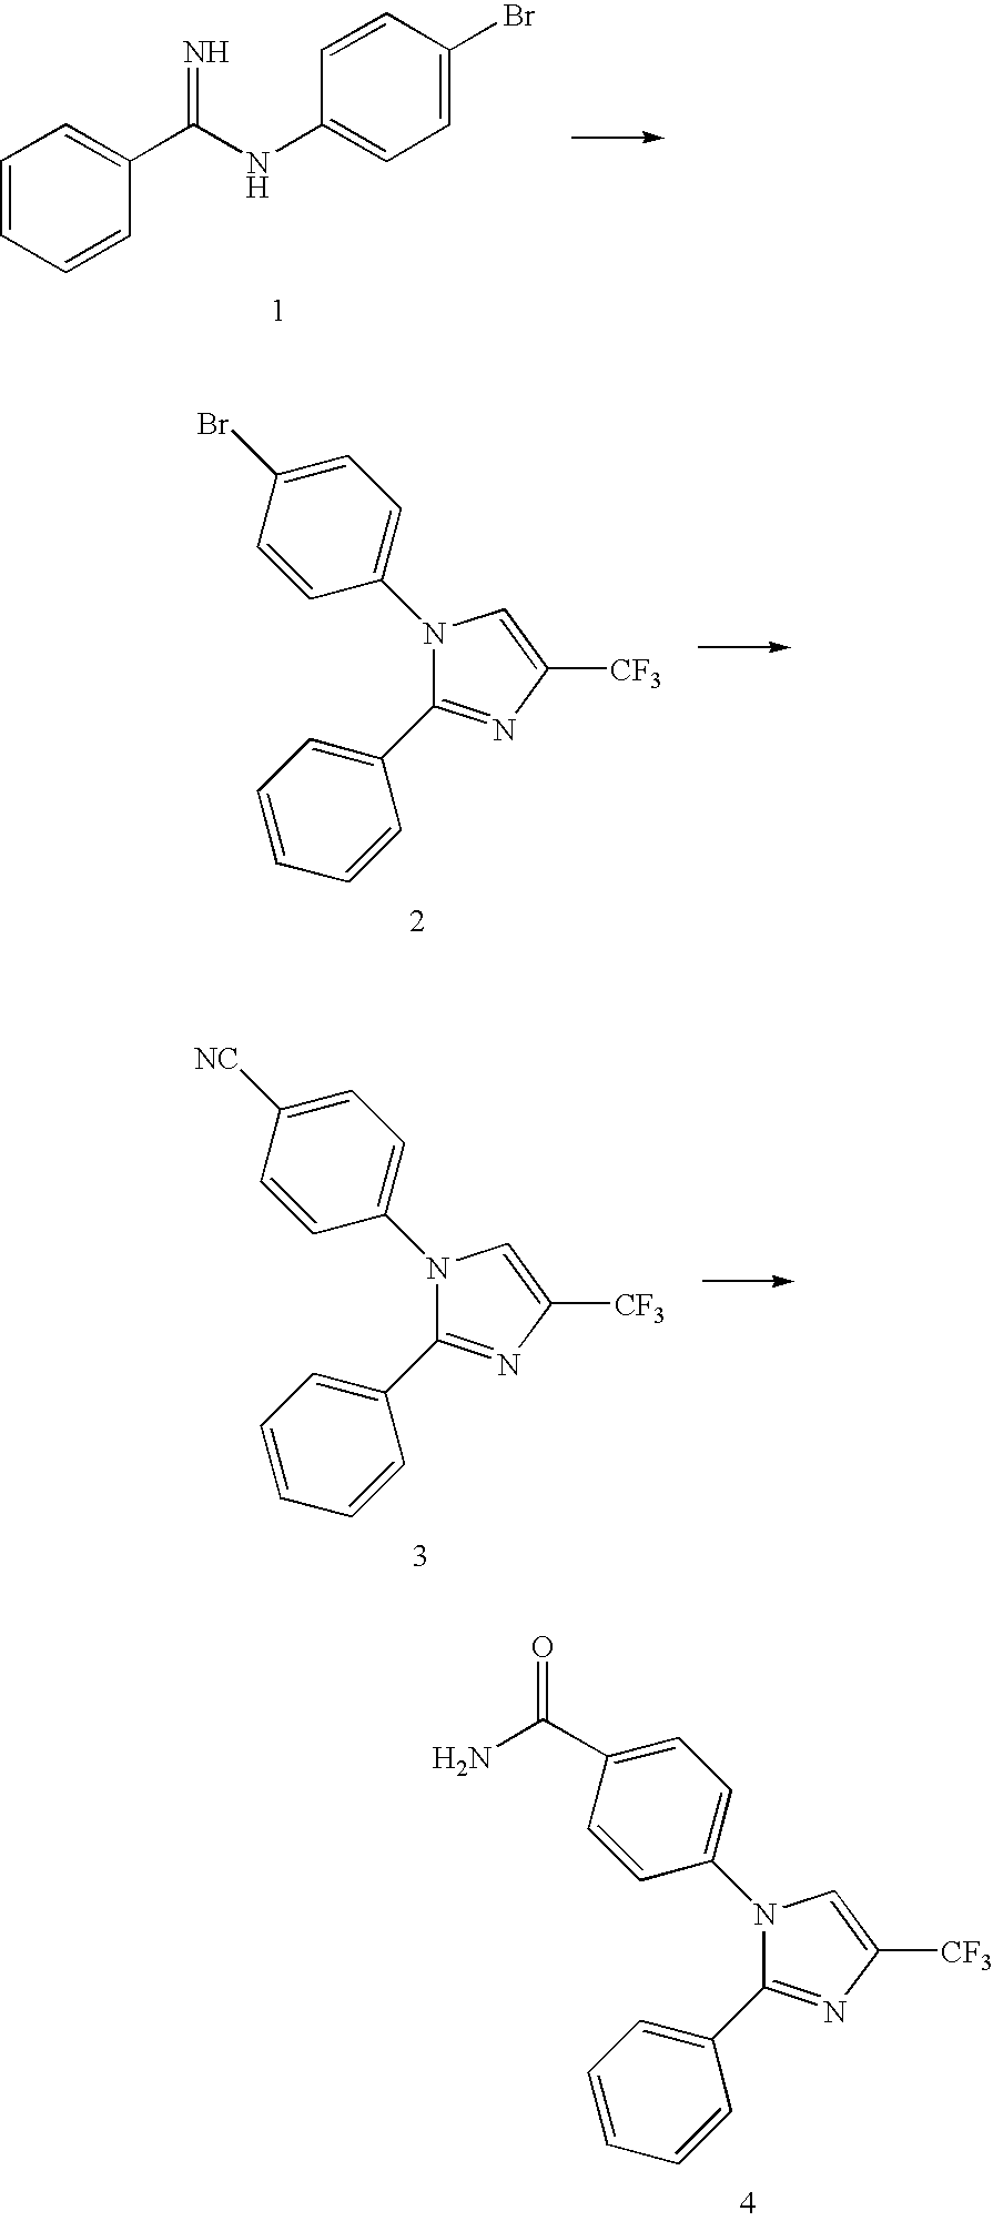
C1=CC=CC(C(NC2=CC=C(Br)C=C2)=N)=C1.C1(Br)=CC=C(N2C(C3=CC=CC=C3)=NC([CF3])=C2)C=C1.C1([NC])=CC=C(N2C(C3=CC=CC=C3)=NC([CF3])=C2)C=C1.C1(C(N)=O)=CC=C(N2C(C3=CC=CC=C3)=NC([CF3])=C2)C=C1
